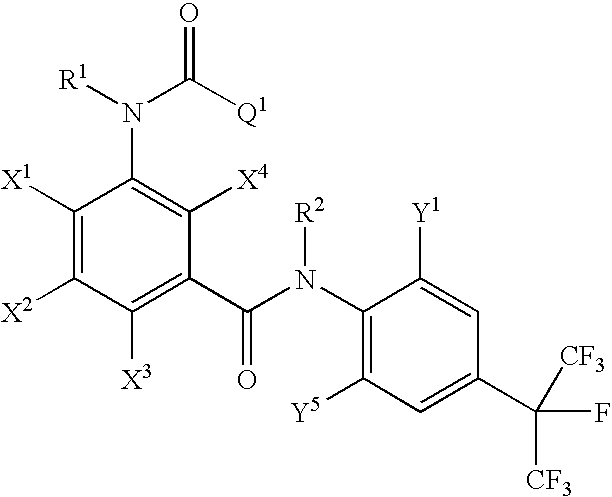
C1([X1])=C([X2])C([X3])=C(C(N(C2=C([Y5])C=C(C([CF3])(F)[CF3])C=C2[Y1])[R2])=O)C([X4])=C1N([R1])C([Q1])=O
